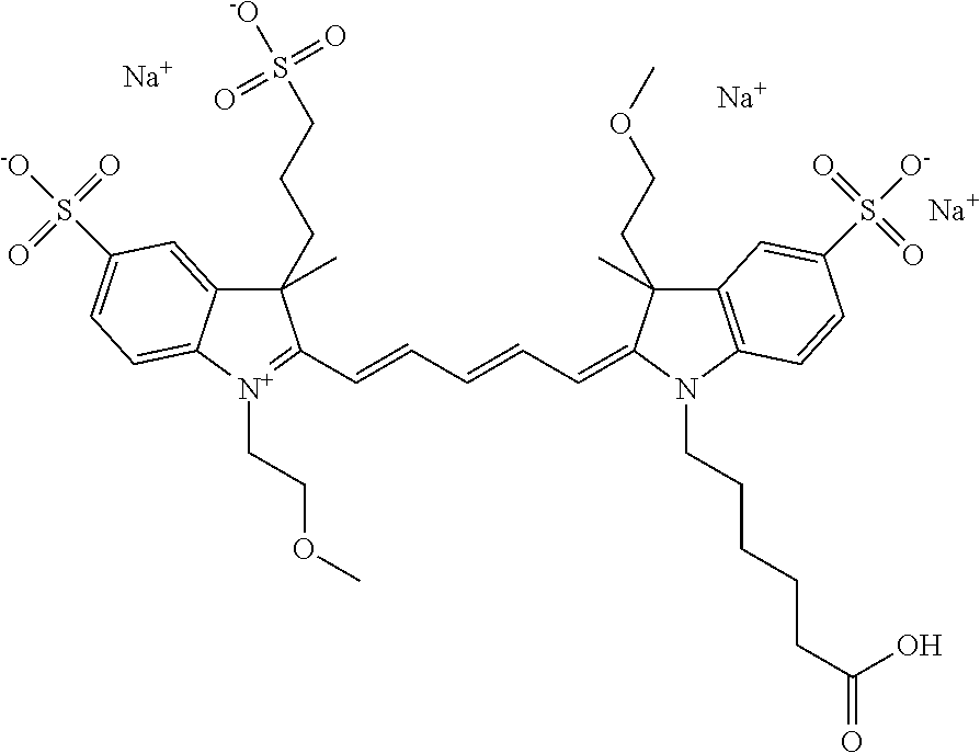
C1(C)(CCCS(=O)(=O)[-O])C2=CC(S(=O)(=O)[-O])=CC=C2[N+](CCOC)=C1C=CC=CC=C1C(C)(CCOC)C2=C(N1CCCCCC(=O)O)C=CC(S(=O)(=O)[O-])=C2.[Na].[Na].[Na]
